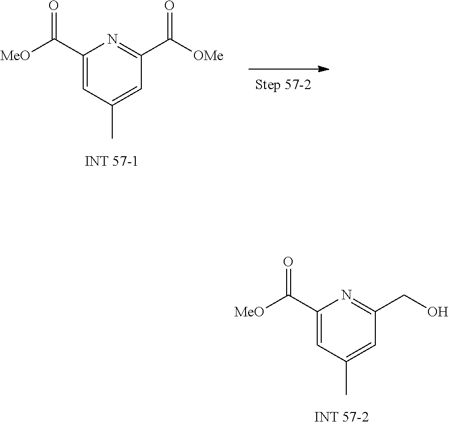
C1(C([MeO])=O)=CC(C)=CC(CO)=N1.C1(C([MeO])=O)=CC(C)=CC(C([OMe])=O)=N1
